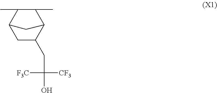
C1(C)C(C)C2CC(CC(O)([F3C])[CF3])C1C2
